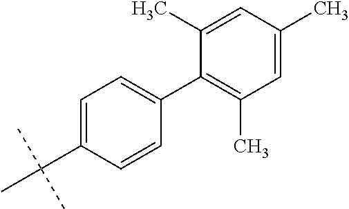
C1=C(C(C)(C)C)C=CC(C2=C(C)C=C(C)C=C2C)=C1
